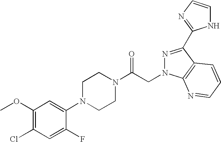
C1(OC)=C(Cl)C=C(F)C(N2CCN(C(CN3N=C(C4=NC=CN4)C4=C3N=CC=C4)=O)CC2)=C1
